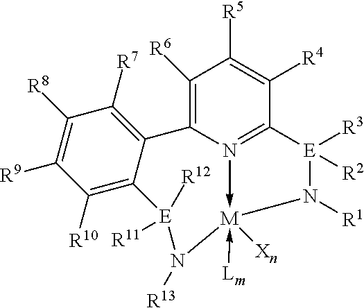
C1([R6])=C2N3->[M](-[Lm])([Xn])(N([R1])[E]([R3])([R2])C=3C([R4])=C1[R5])N([R13])[E]([R12])([R11])C1=C([R10])C([R9])=C([R8])C([R7])=C21
